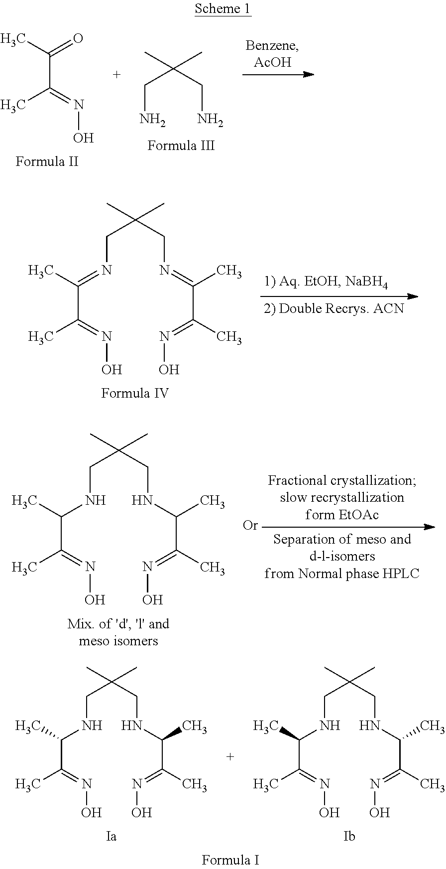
CC(=O)C(=NO)C.C(C(CN)(C)C)N.C(C(CN=C(C)C(C)=NO)(C)C)N=C(C)C(=NO)C.C(C(CNC(C)C(C)=NO)(C)C)NC(C)C(=NO)C.C(C(CNC(C)C(C)=NO)(C)C)NC(C)C(=NO)C.C(C(CNC(C)C(C)=NO)(C)C)NC(C)C(=NO)C
